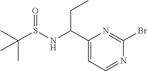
BrC1=NC(C(NS(C(C)(C)C)=O)CC)=CC=N1
